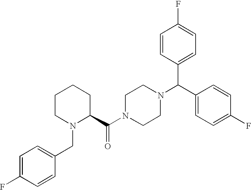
C1CN(CC2=CC=C(F)C=C2)C(C(N2CCN(C(C3=CC=C(F)C=C3)C3=CC=C(F)C=C3)CC2)=O)CC1
